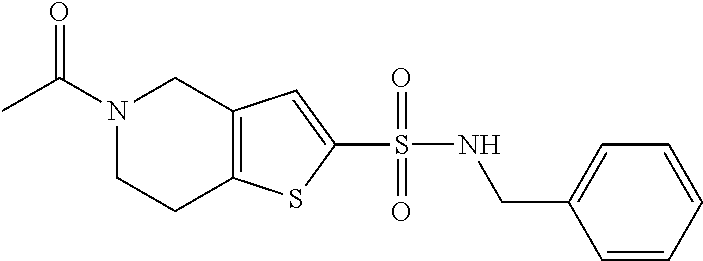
N1(C(C)=O)CCC2=C(C1)C=C(S(NCC1=CC=CC=C1)(=O)=O)S2
